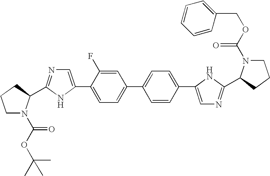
C1N(C(OC(C)(C)C)=O)C(C2=NC=C(C3=CC=C(C4=CC=C(C5=CN=C(C6N(C(OCC7=CC=CC=C7)=O)CCC6)N5)C=C4)C=C3F)N2)CC1
